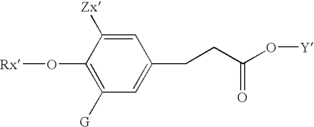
C1=C([Zx])C(O[Rx])=C([G])C=C1CCC(O[Y])=O
